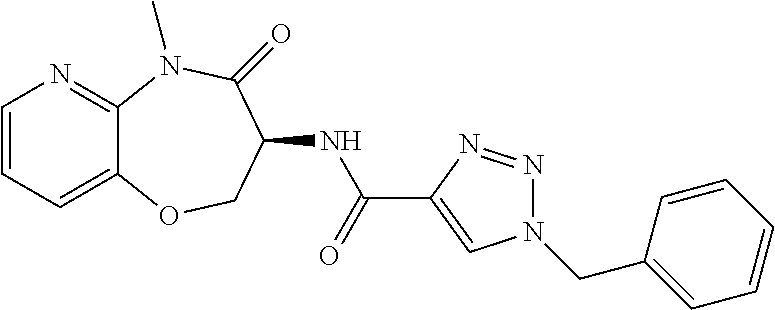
C1=CC=C2C(=N1)N(C)C(=O)C(NC(C1=CN(CC3=CC=CC=C3)N=N1)=O)CO2
